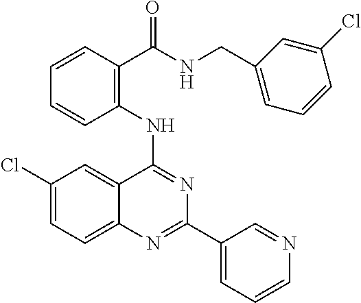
C1(NC2=NC(C3=CC=CN=C3)=NC3=CC=C(Cl)C=C23)=C(C(NCC2=CC=CC(Cl)=C2)=O)C=CC=C1
